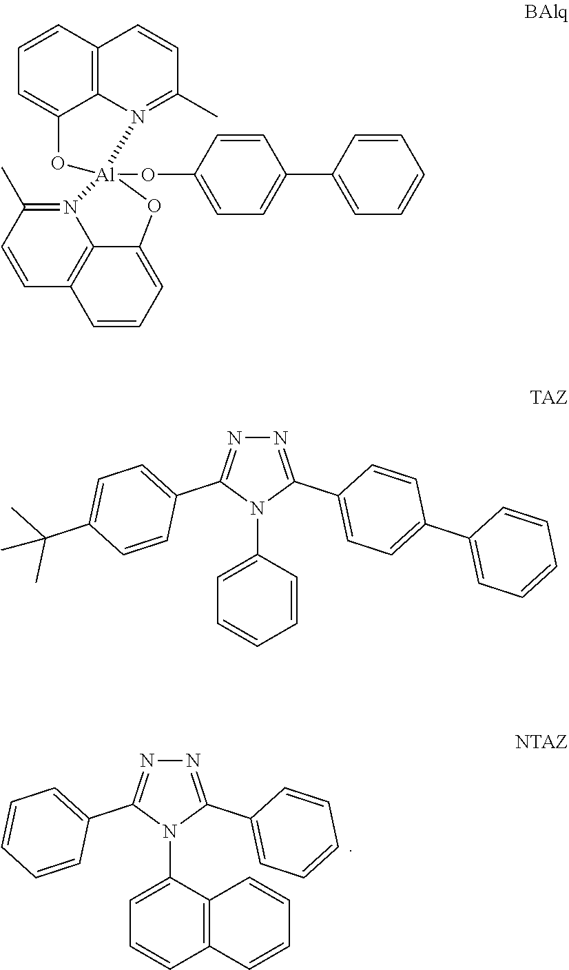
N1=C(C2=CC=CC=C2)N(C2=CC=CC3=C2C=CC=C3)C(C2=CC=CC=C2)=N1.C1=C2C3=C(C=C1)C=CC(C)=N3[Al]1(OC3=CC=C(C4=CC=CC=C4)C=C3)(O2)N2=C(C)C=CC3=C2C(=CC=C3)O1.N1=C(C2=CC=C(C3=CC=CC=C3)C=C2)N(C2=CC=CC=C2)C(C2=CC=C(C(C)(C)C)C=C2)=N1
